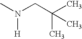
CN(CC(C)(C)C)[H]
